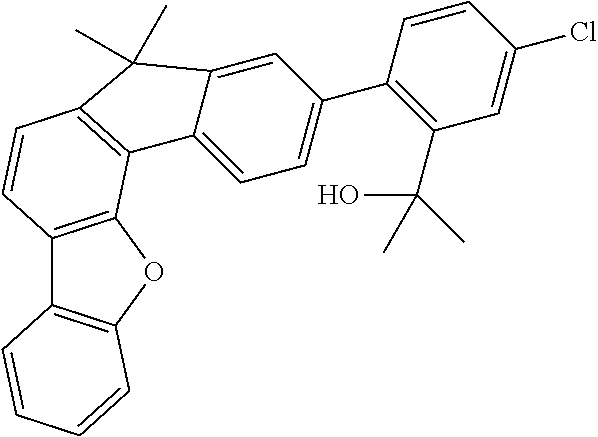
C12=C(OC3=C1C=CC=C3)C1=C(C=C2)C(C)(C)C2=CC(C3=C(C(C)(O)C)C=C(Cl)C=C3)=CC=C12
